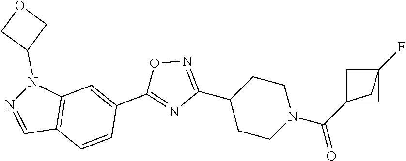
C1C2(C(=O)N3CCC(C4=NOC(C5=CC6=C(C=C5)C=NN6C5COC5)=N4)CC3)CC1(F)C2
